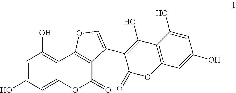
C1=C(O)C=C2C(=C1O)C1=C(C(=O)O2)C(C2=C(O)C3=C(OC2=O)C=C(O)C=C3O)=CO1
